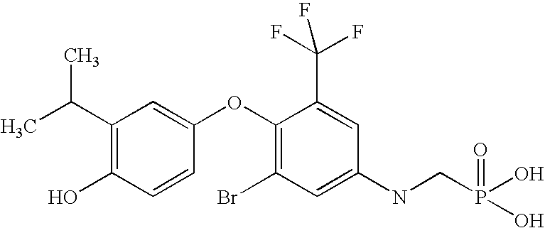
C1(C(C)C)=C(O)C=CC(OC2=C(Br)C=C(NCP(O)(O)=O)C=C2C(F)(F)F)=C1
